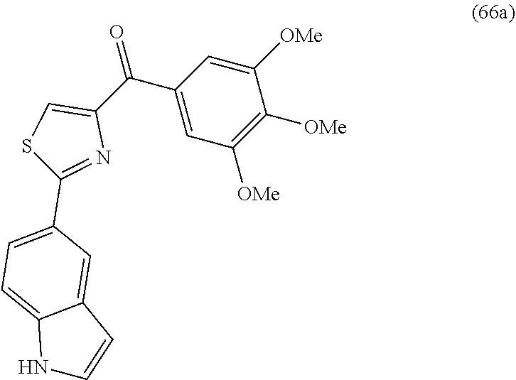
C1(C(C2=CSC(C3=CC=C4C(=C3)C=CN4)=N2)=O)=CC([OMe])=C([OMe])C([OMe])=C1
